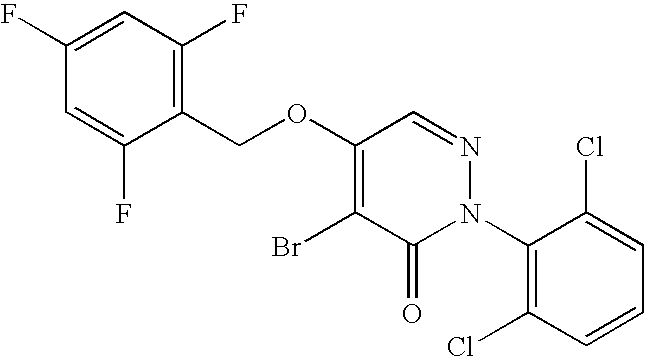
C1(COC2=C(Br)C(=O)N(C3=C(Cl)C=CC=C3Cl)N=C2)=C(F)C=C(F)C=C1F
